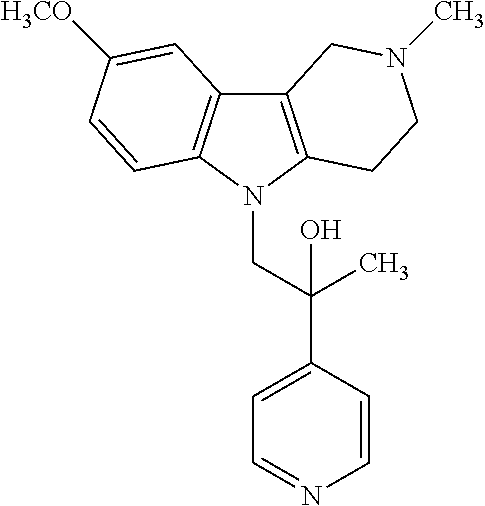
C12=C(N(CC(C3=CC=NC=C3)(C)O)C3=C1C=C([H3CO])C=C3)CCN(C)C2
